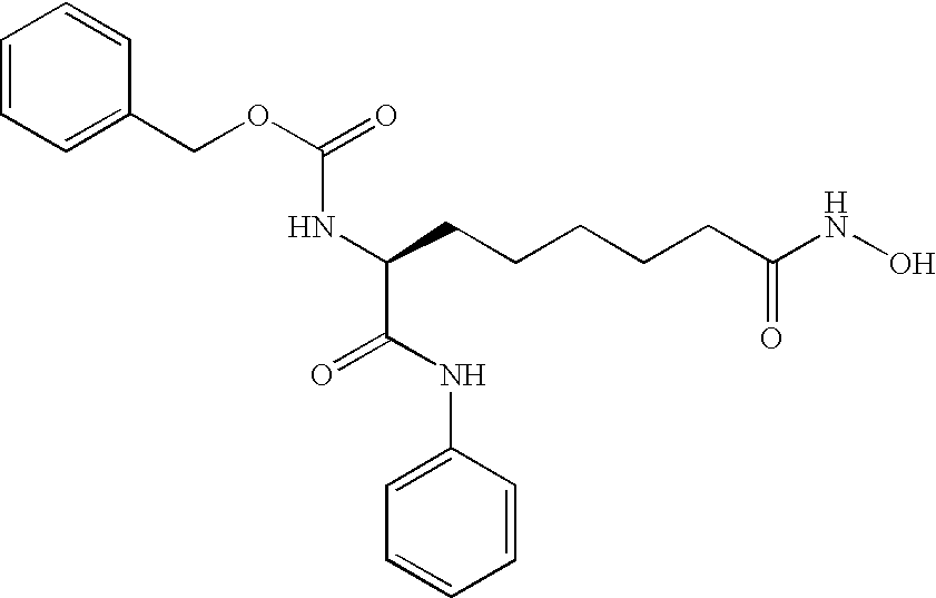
C1=CC=C(COC(=O)NC(CCCCCC(NO)=O)C(NC2=CC=CC=C2)=O)C=C1
